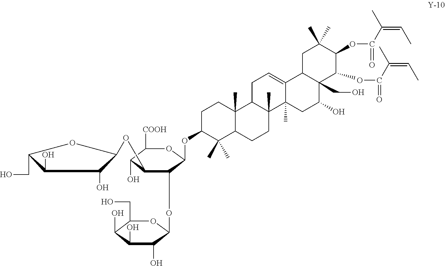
C1(O)C(CO)OC(OCC2C(O)C([COOH])OC(OC3C(C)(C)C4C(C)(CC3)C3C(C)(CC4)C4(C)C(=CC3)C3C(CO)(C(O)C4)C(C)C(OC(=O)C(C)=CC)C(C)(C)C3)C2OC2C(O)C(O)C(O)C(CO)O2)C1O.OC(=O)C(=CC)C
